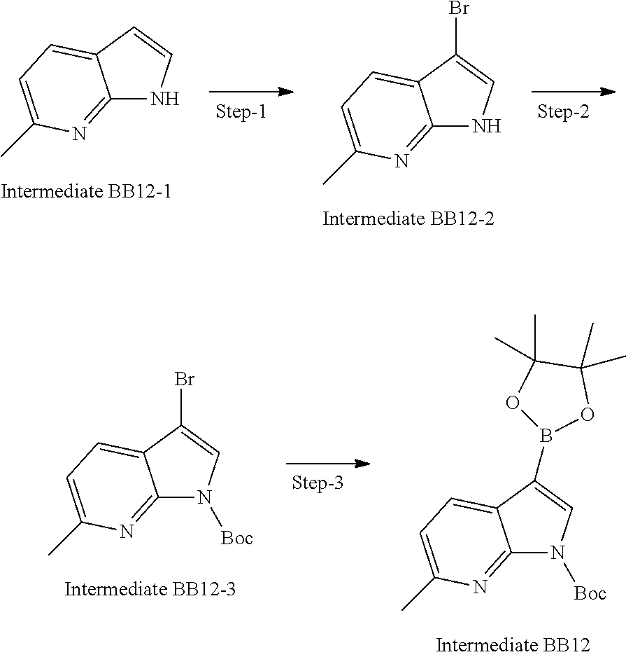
C12=NC(C)=CC=C1C=CN2.C12=NC(C)=CC=C1C(Br)=CN2.C12=NC(C)=CC=C1C(Br)=CN2[Boc].C12=NC(C)=CC=C1C(B1OC(C)(C)C(C)(C)O1)=CN2[Boc]
